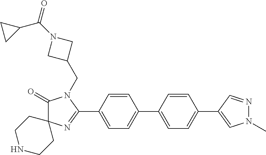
C1(=O)N(CC2CN(C(C3CC3)=O)C2)C(C2=CC=C(C3=CC=C(C4=CN(C)N=C4)C=C3)C=C2)=NC12CCNCC2
